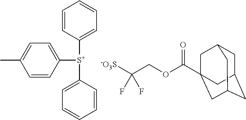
C1=CC([S+](C2=CC=CC=C2)C2=CC=C(C)C=C2)=CC=C1.[-O3S]C(COC(=O)C12CC3CC(CC(C1)C3)C2)(F)F
